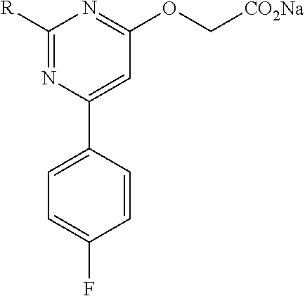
[R]C1=NC(C2=CC=C(F)C=C2)=CC(OC[CO2Na])=N1
